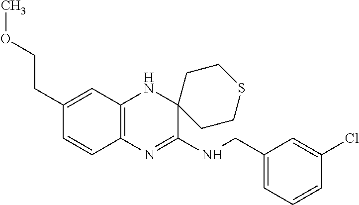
C12=C(N=C(NCC3=CC=CC(Cl)=C3)C3(N1)CCSCC3)C=CC(CCOC)=C2
